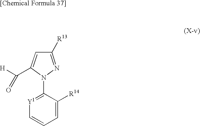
C1([R13])=NN(C2=[Y1]C=CC=C2[R14])C(C([H])=O)=C1
